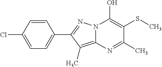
C12=C(C)C(C3=CC=C(Cl)C=C3)=NN1C(O)=C(SC)C(C)=N2
